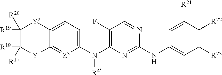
C1([R19])([R20])C([R18])([R17])[Y1]C2=[Z3]C(N(C3=C(F)C=NC(NC4=CC([R23])=C([R22])C([R21])=C4)=N3)[R4])=CC=C2[Y2]1
